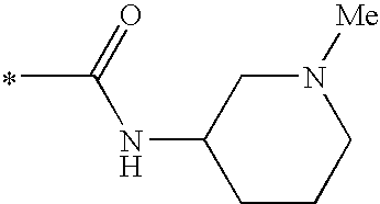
*.CC(=O)NC1CCCN([Me])C1
